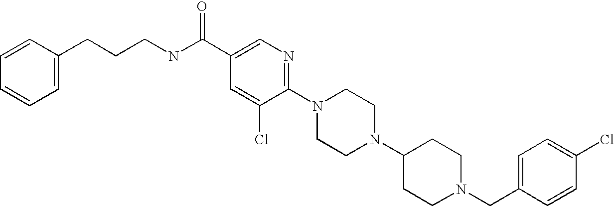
C1(Cl)=CC=C(CN2CCC(N3CCN(C4=NC=C(C(NCCCC5=CC=CC=C5)=O)C=C4Cl)CC3)CC2)C=C1
